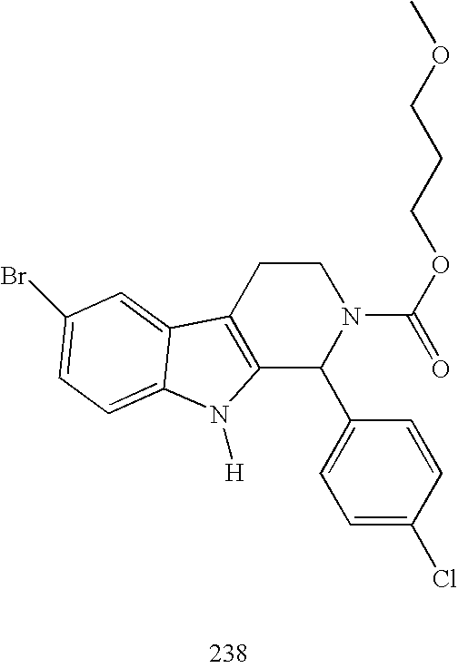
C12=C(CCN(C(=O)OCCCOC)C1C1=CC=C(Cl)C=C1)C1=CC(Br)=CC=C1N2[H]
